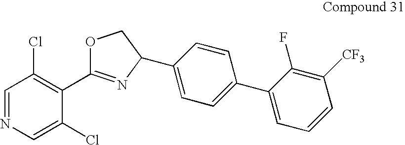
C1=NC=C(Cl)C(C2=NC(C3=CC=C(C4=CC=CC([CF3])=C4F)C=C3)CO2)=C1Cl
